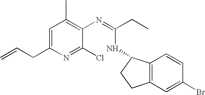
C1=C(CC=C)N=C(Cl)C(N=C(CC)NC2C3=C(C=C(Br)C=C3)CC2)=C1C
